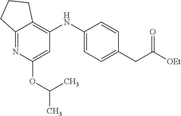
C1=C(OC(C)C)N=C2C(=C1NC1=CC=C(CC([OEt])=O)C=C1)CCC2
